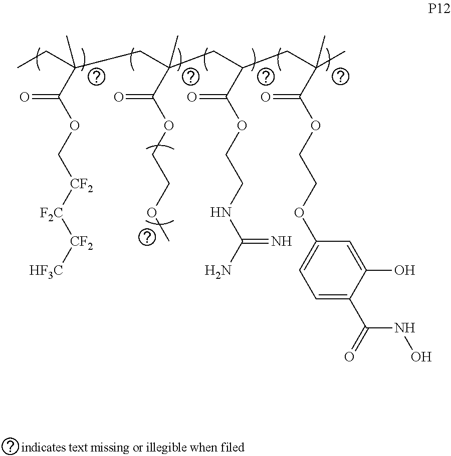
[CF2]([HF3C])[F2C][CF2]COC(C(CC(CC(CC(C(OCCOC1=CC=C(C(=O)NO)C(O)=C1)=O)(C)C)C(OCCNC(N)=N)=O)(C)C(OCCOC)=O)(CC)C)=O
